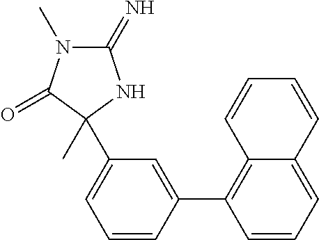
C1=CC(C2=C3C(=CC=C2)C=CC=C3)=CC(C2(C)C(=O)N(C)C(=N)N2)=C1
